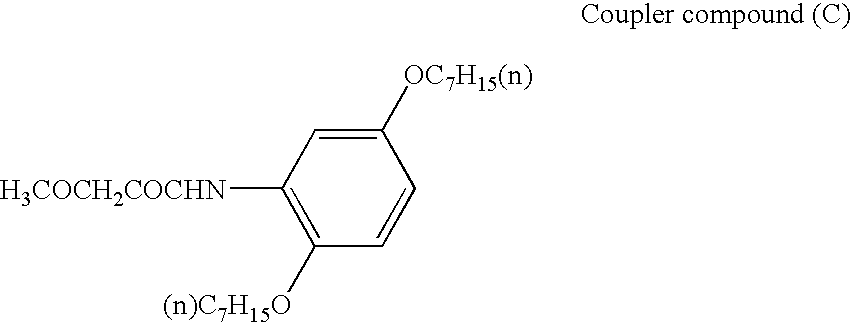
C1([OC7H15(n)])=CC([H3COCH2COCHN])=C([(n)C7H15O])C=C1
